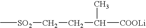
C[SO2]CCC(C)[COOLi]
